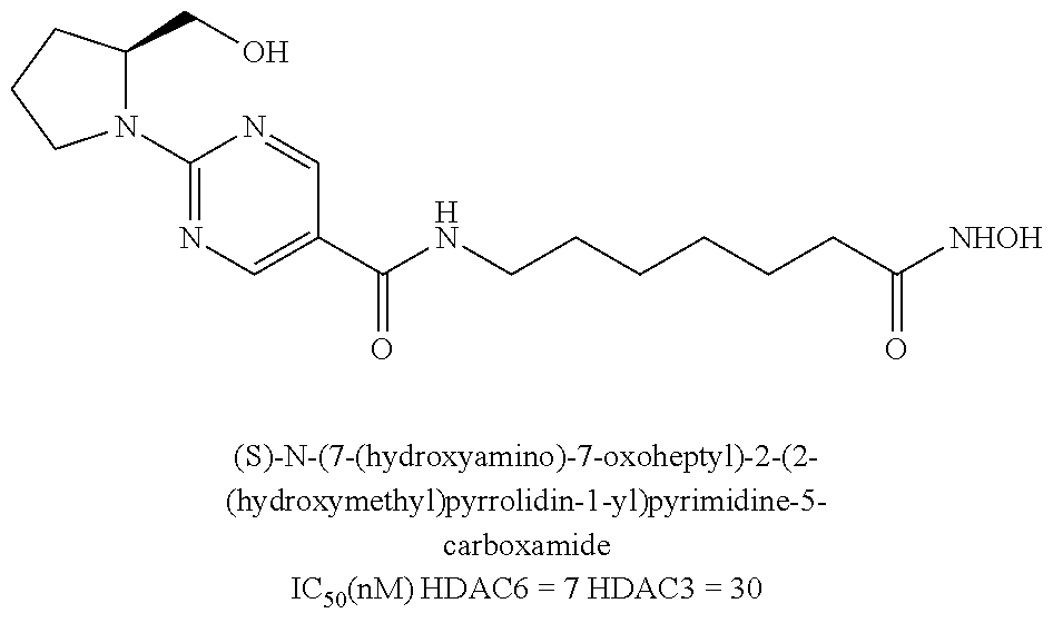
N1(C2=NC=C(C(NCCCCCCC([NHOH])=O)=O)C=N2)C(CO)CCC1
